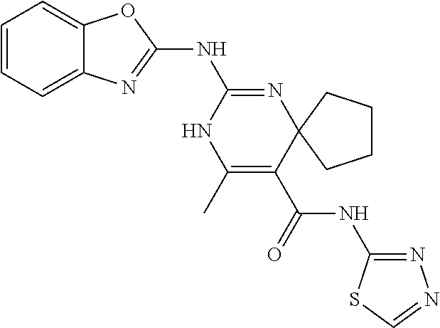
C1=CC=C2C(=C1)N=C(NC1=NC3(C(C(NC4=NN=CS4)=O)=C(C)N1)CCCC3)O2
